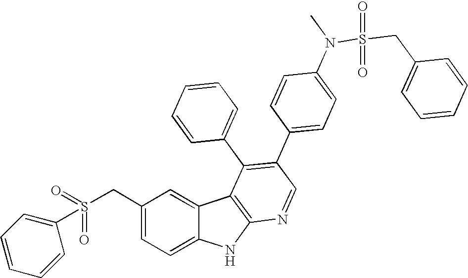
C(C1=CC=C2C(=C1)C1=C(N2)N=CC(C2=CC=C(N(C)S(CC3=CC=CC=C3)(=O)=O)C=C2)=C1C1=CC=CC=C1)S(C1=CC=CC=C1)(=O)=O
